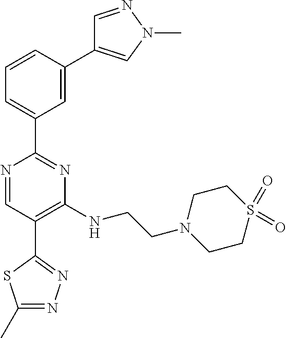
N1=CC(C2=NN=C(C)S2)=C(NCCN2CCS(=O)(=O)CC2)N=C1C1=CC=CC(C2=CN(C)N=C2)=C1
